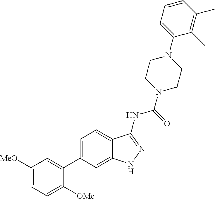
C1([MeO])=CC=C([OMe])C(C2=CC=C3C(=C2)NN=C3NC(=O)N2CCN(C3=CC=CC(C)=C3C)CC2)=C1
